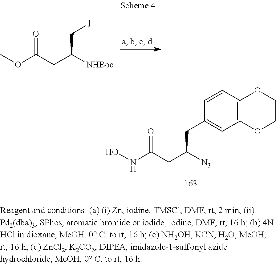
ONC(CC([N3])CC1=CC2=C(C=C1)OCCO2)=O.COC(CC([NHBoc])C[l])=O
